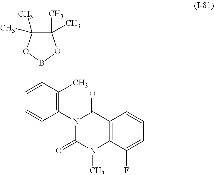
C1=C(B2OC(C)(C)C(C)(C)O2)C(C)=C(N2C(=O)C3=C(C(F)=CC=C3)N(C)C2=O)C=C1
